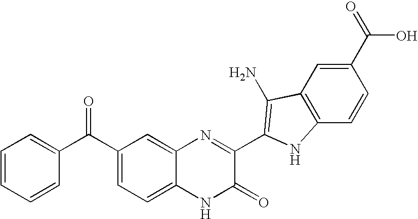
C1=C2C(=CC(C(C3=CC=CC=C3)=O)=C1)N=C(C1=C(N)C3=C(C=CC(C(O)=O)=C3)N1)C(=O)N2
